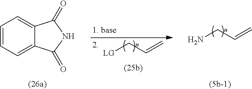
C1=CC=C2C(=C1)C(=O)NC2=O.NCC=C.[LG]CC=C
